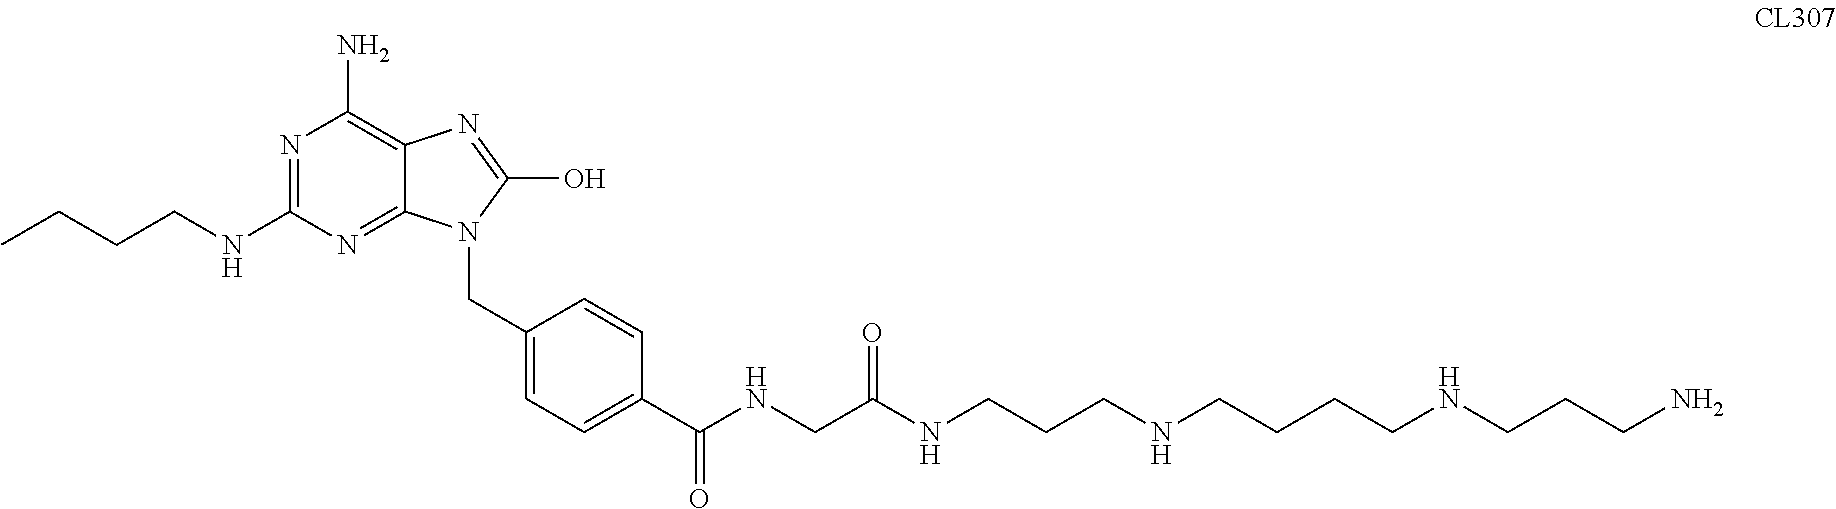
N1=C(NCCCC)N=C2C(=C1N)N=C(O)N2CC1=CC=C(C(NCC(NCCCNCCCCNCCCN)=O)=O)C=C1
